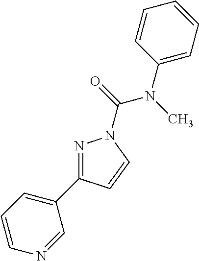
N1=C(C2=CC=CN=C2)C=CN1C(=O)N(C)C1=CC=CC=C1
